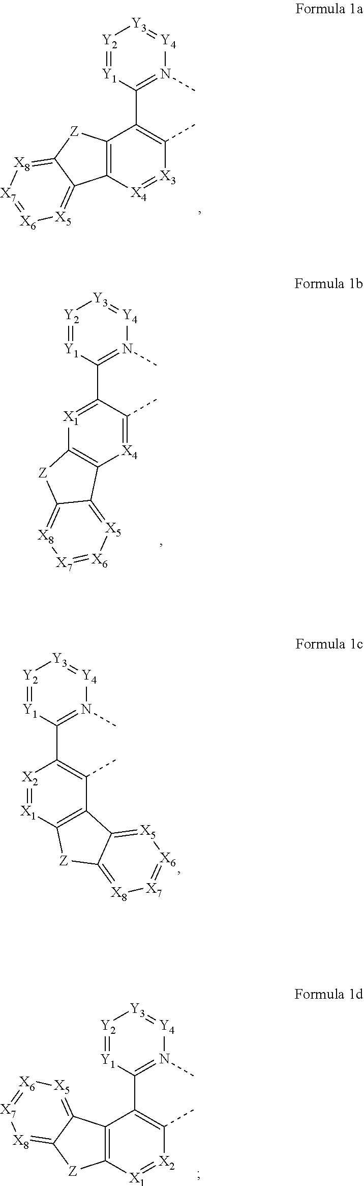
[Y2]1=[Y1]C(C2=C(C)[X3]=[X4]C3=C2[Z]C2=[X8][X7]=[X6][X5]=C32)=N(C)[Y4]=[Y3]1.[Y2]1=[Y1]C(C2=[X1]C3=C([X4]=C2C)C2=[X5][X6]=[X7][X8]=C2[Z]3)=N(C)[Y4]=[Y3]1.[Y2]1=[Y1]C(C2=C(C)C3=C([X1]=[X2]2)[Z]C2=[X8][X7]=[X6][X5]=C32)=N(C)[Y4]=[Y3]1.[Y2]1=[Y1]C(C2=C(C)[X2]=[X1]C3=C2C2=[X5][X6]=[X7][X8]=C2[Z]3)=N(C)[Y4]=[Y3]1
